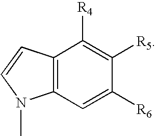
C12=C(C=C([R6])C([R5])=C1[R4])N(C)C=C2
